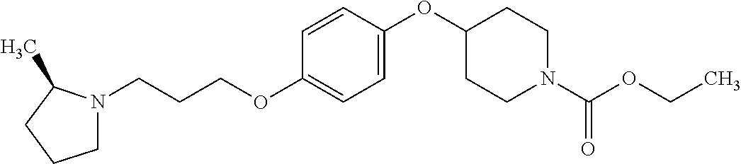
C1N(CCCOC2=CC=C(OC3CCN(C(OCC)=O)CC3)C=C2)C(C)CC1
